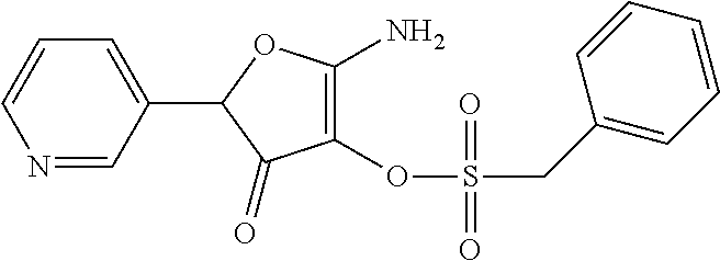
C1(=O)C(OS(CC2=CC=CC=C2)(=O)=O)=C(N)OC1C1=CC=CN=C1
